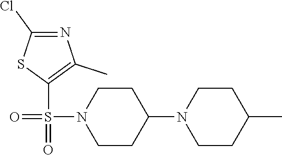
O=S(N1CCC(N2CCC(C)CC2)CC1)(C1=C(C)N=C(Cl)S1)=O
